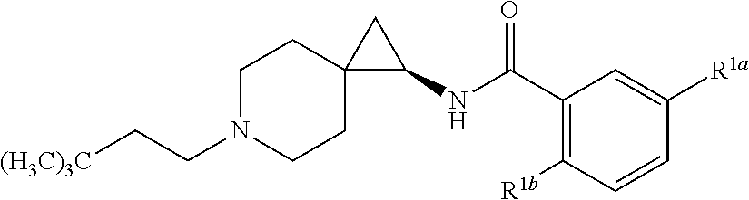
C1N(CC[(H3C)3C])CCC2(C1)C(NC(C1=C([R1b])C=CC([R1a])=C1)=O)C2
